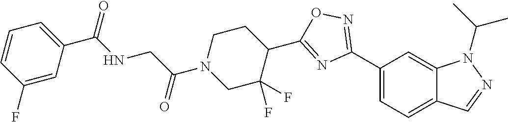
C1(C2=NOC(C3CCN(C(CNC(C4=CC=CC(F)=C4)=O)=O)CC3(F)F)=N2)=CC=C2C(=C1)N(C(C)C)N=C2
